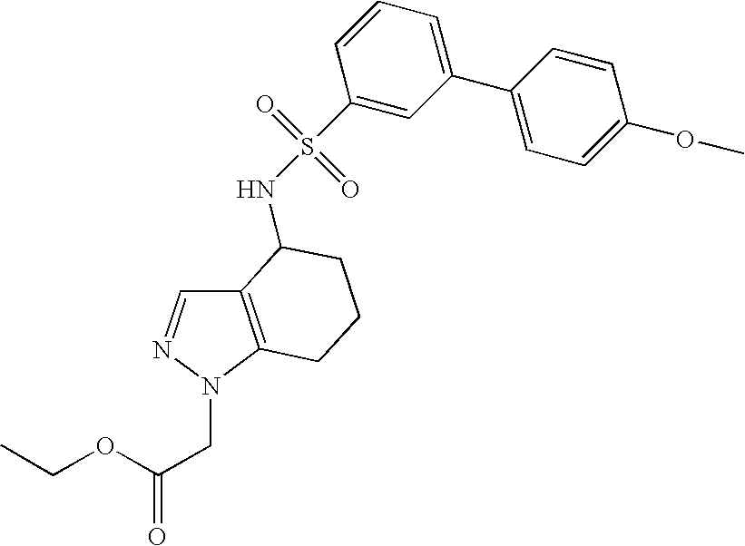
C1=C(C2=CC=C(OC)C=C2)C=C(S(=O)(=O)NC2C3=C(N(CC(OCC)=O)N=C3)CCC2)C=C1
